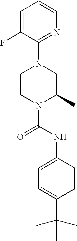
N1(C(NC2=CC=C(C(C)(C)C)C=C2)=O)C(C)CN(C2=NC=CC=C2F)CC1
